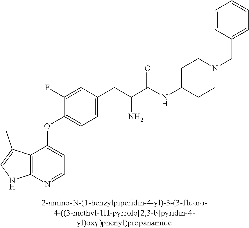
C1(F)=CC(CC(C(NC2CCN(CC3=CC=CC=C3)CC2)=O)N)=CC=C1OC1=CC=NC2=C1C(C)=CN2
